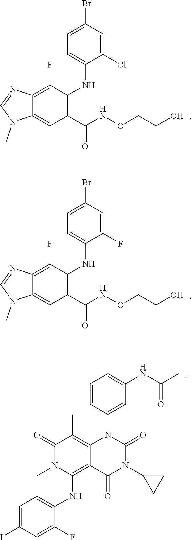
C12=C(F)C(NC3=CC=C(Br)C=C3Cl)=C(C(NOCCO)=O)C=C1N(C)C=N2.C12=C(F)C(NC3=CC=C(Br)C=C3F)=C(C(NOCCO)=O)C=C1N(C)C=N2.C1=C(I)C=C(F)C(NC2=C3C(=C(C)C(=O)N2C)N(C2=CC(NC(C)=O)=CC=C2)C(=O)N(C2CC2)C3=O)=C1
